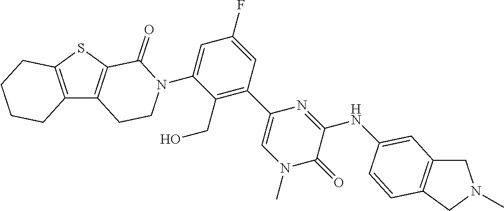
C12=C(C3=C(S1)C(=O)N(C1=CC(F)=CC(C4=CN(C)C(=O)C(NC5=CC6=C(CN(C)C6)C=C5)=N4)=C1CO)CC3)CCCC2
